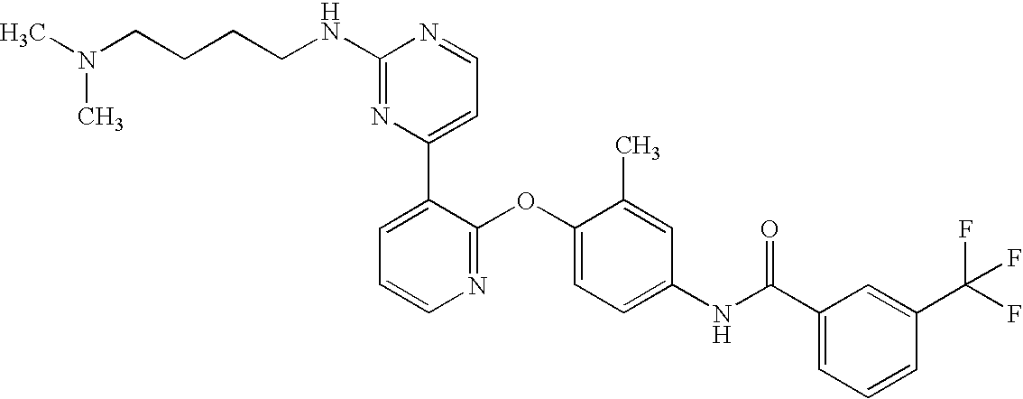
C1(NCCCCN(C)C)=NC(C2=CC=CN=C2OC2=CC=C(NC(C3=CC=CC(C(F)(F)F)=C3)=O)C=C2C)=CC=N1
